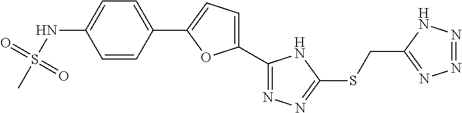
C1=CC(C2=CC=C(C3=NN=C(SCC4=NN=NN4)N3)O2)=CC=C1NS(C)(=O)=O
